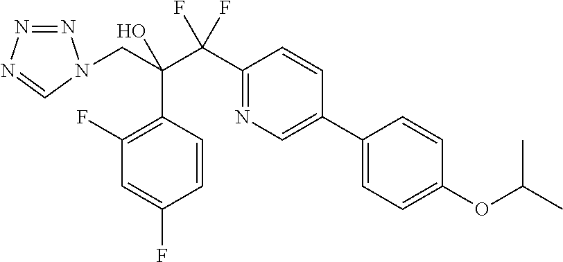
C1(F)=C(C(CN2N=NN=C2)(O)C(C2=NC=C(C3=CC=C(OC(C)C)C=C3)C=C2)(F)F)C=CC(F)=C1
